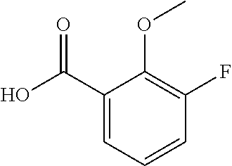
C1(C(O)=O)=CC=CC(F)=C1OC
